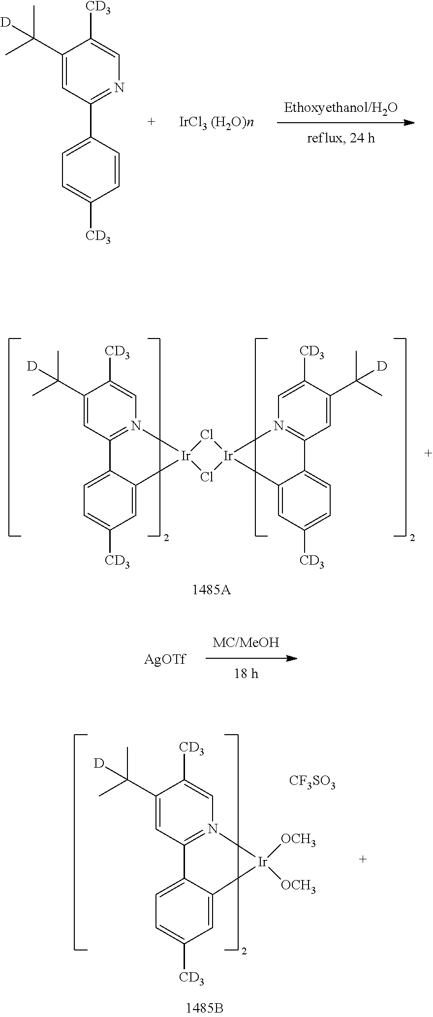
[AgOTf].C1(C(C)([D])C)=CC2=N(C=C1[CD3])[Ir]1(C3=CC([CD3])=CC=C23)Cl[Ir]2(Cl1)N1=C(C=C(C(C)([D])C)C([CD3])=C1)C1=CC=C([CD3])C=C12.C1(C(C)(C)[D])=CC2=N(C=C1[CD3])[Ir]([OCH3])([OCH3])C1=CC([CD3])=CC=C21.[CF3SO3].C1(C(C)(C)[D])=CC(C2=CC=C([CD3])C=C2)=NC=C1[CD3]
